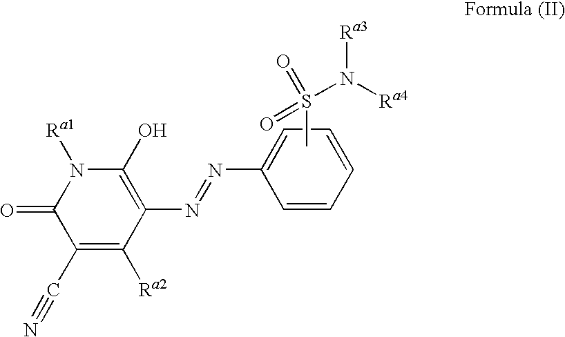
C1(C#N)=C([Ra2])C(N=NC2=CC=CC=C2)=C(O)N([Ra1])C1=O.CS(N([Ra3])[Ra4])(=O)=O
